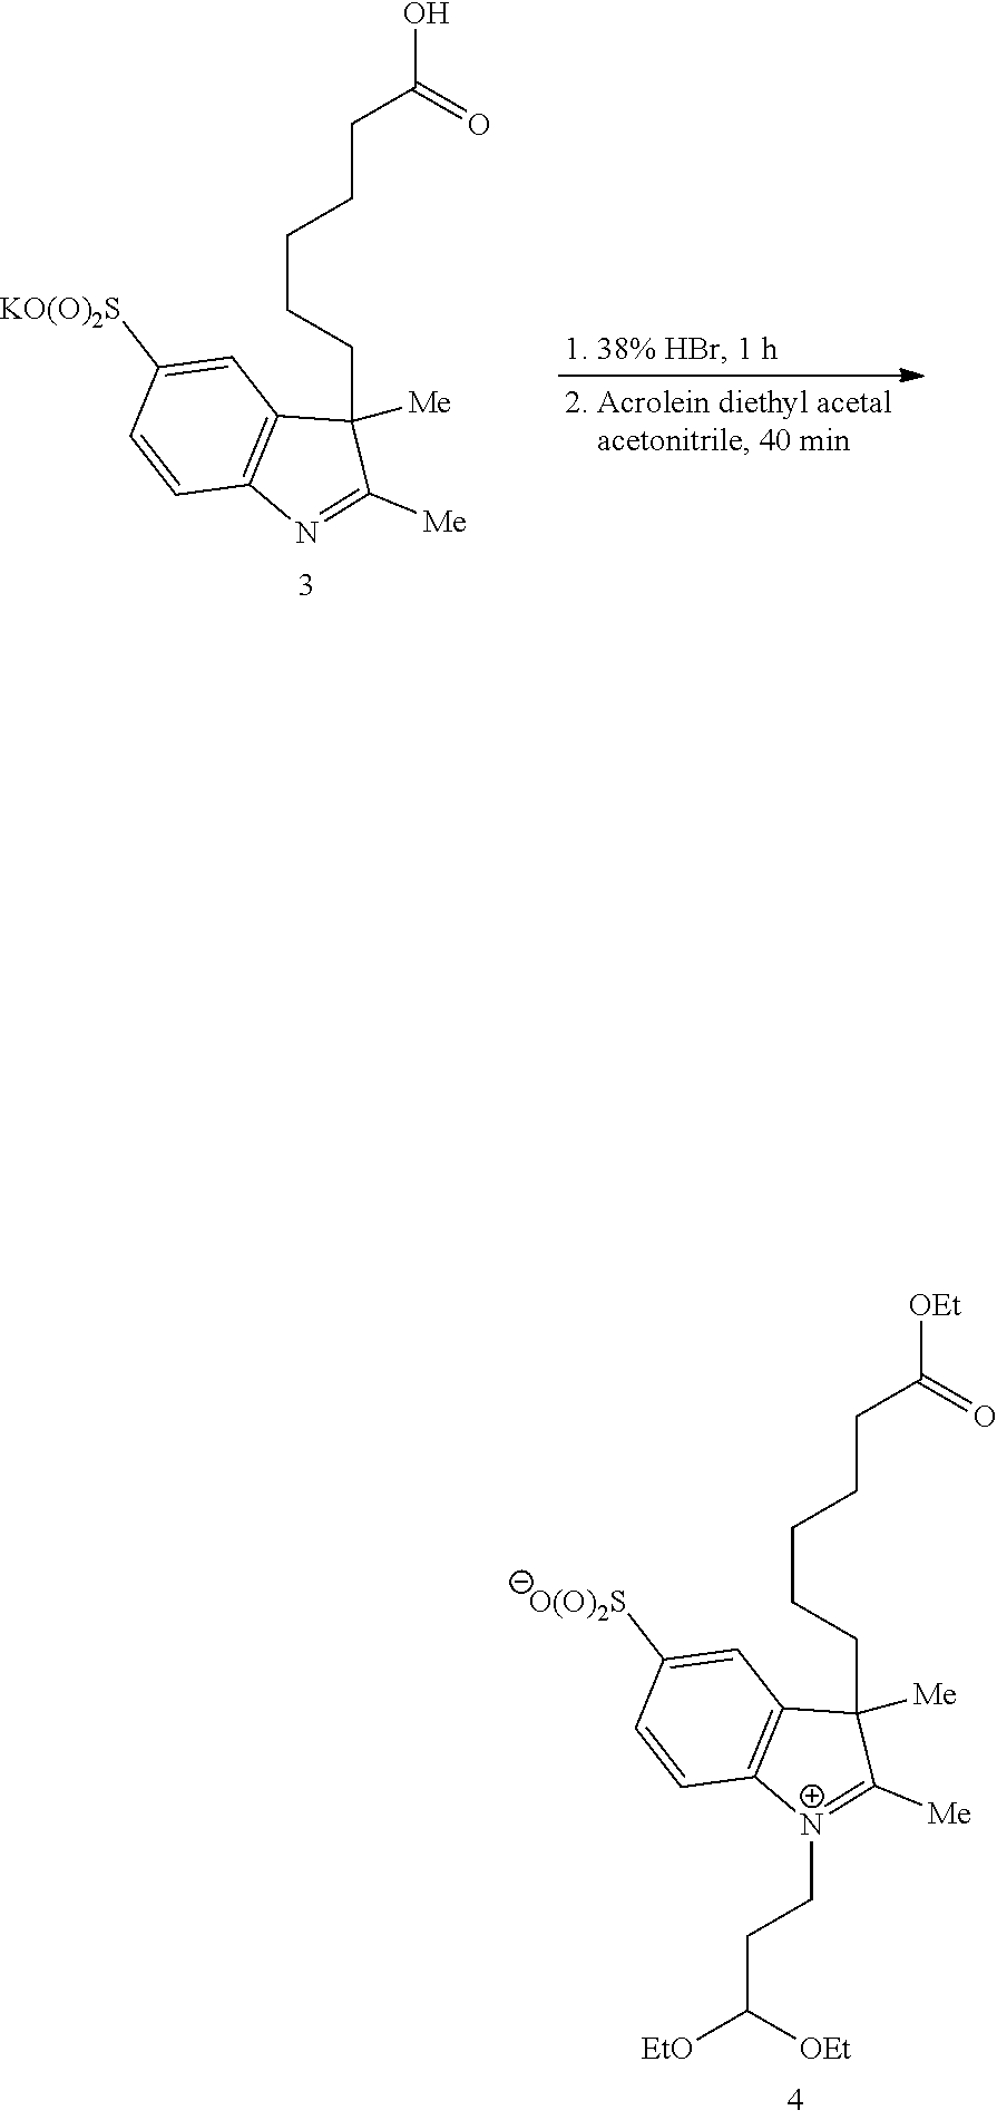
C1=C([KO(O)2S])C=CC2=C1C(CCCCCC(O)=O)([Me])C([Me])=N2.C1=C([O(O)2S])C=CC2=C1C(CCCCCC([OEt])=O)([Me])C([Me])=[N+]2CCC([EtO])[OEt]
